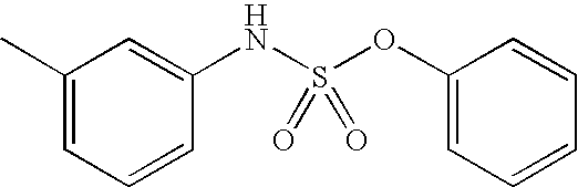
CC1=CC=CC(NS(OC2=CC=CC=C2)(=O)=O)=C1
